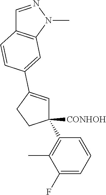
C1([CONHOH])(C2=C(C)C(F)=CC=C2)C=C(C2=CC3=C(C=NN3C)C=C2)CC1
